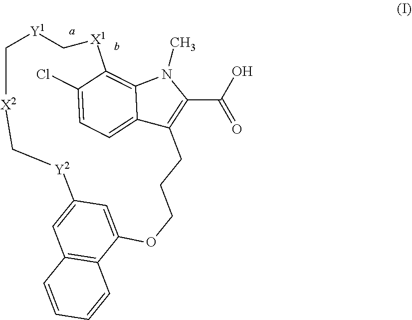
C12=C3C(=CC=C1Cl)C(=C(C(O)=O)N3C)CCCOC1=CC(=CC3=C1C=CC=C3)[Y2]C[X2]C[Y1]C[X1]2
